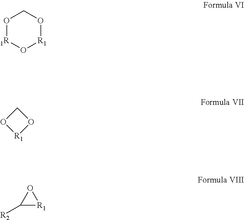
O1[1R]O[R1]OC1.C1O[R1]O1.C1([R2])[R1]O1
